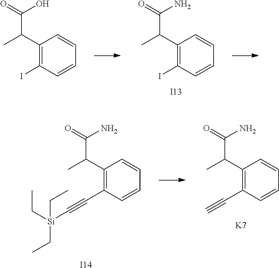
C1(C(C)C(=O)O)=C(I)C=CC=C1.C1(C(C)C(=O)N)=C(I)C=CC=C1.[I13].C1(C(C)C(=O)N)=C(C#C[Si](CC)(CC)CC)C=CC=C1.[I14].C1(C(C)C(=O)N)=C(C#C)C=CC=C1.[K7]
